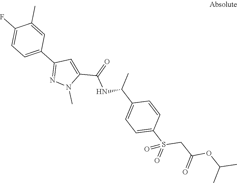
C1(C2=CC=C(F)C(C)=C2)=NN(C)C(C(=O)NC(C)C2=CC=C(S(=O)(CC(OC(C)C)=O)=O)C=C2)=C1
